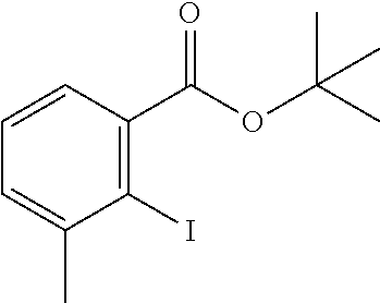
C1=C(C)C(I)=C(C(OC(C)(C)C)=O)C=C1
